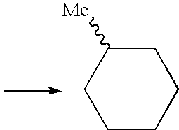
C1CCCC([Me])C1
